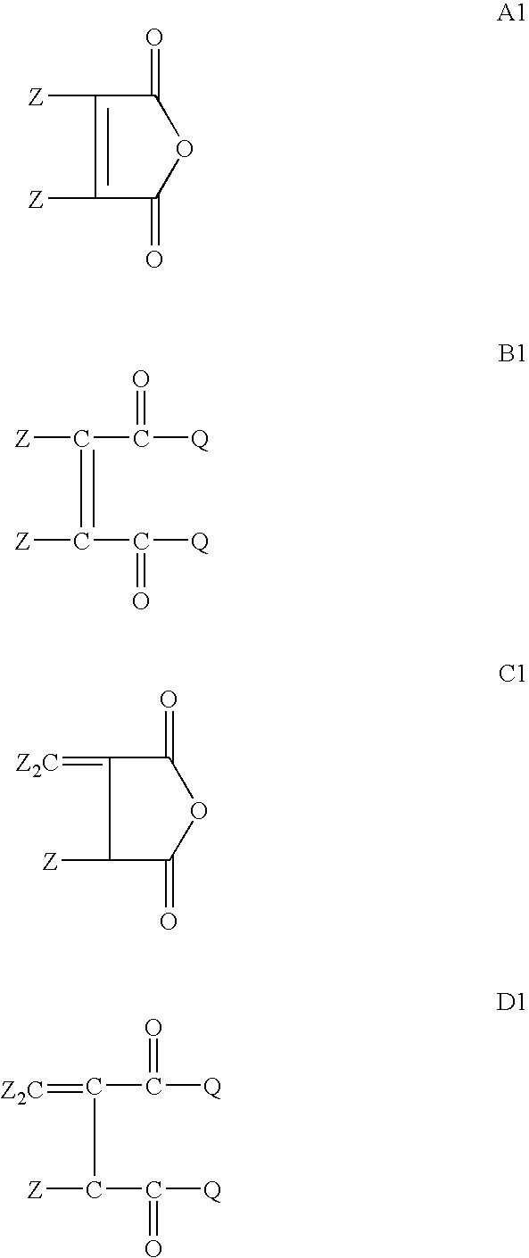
C1([Z])=C([Z])C(=O)OC1=O.C(C(=O)[Q])(=C(C(=O)[Q])[Z])[Z].C1([Z])C(=O)OC(=O)C1=[Z2C].C(C(=O)[Q])(C(C(=O)[Q])=[Z2C])[Z]
